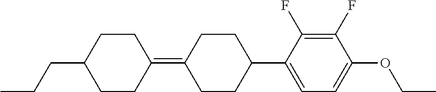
C1(=C2CCC(C3=CC=C(OCC)C(F)=C3F)CC2)CCC(CCC)CC1
